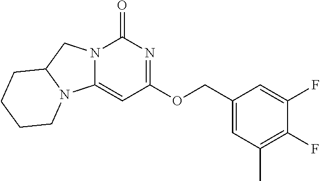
C1(F)=C(C)C=C(COC2=NC(=O)N3C(=C2)N2C(C3)CCCC2)C=C1F
